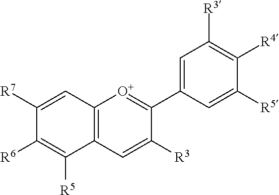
C12=C(C=C([R3])C(C3=CC([R3])=C([R4])C([R5])=C3)=[O+]1)C([R5])=C([R6])C([R7])=C2
